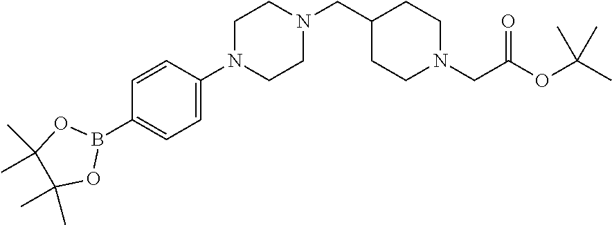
C1=CC(N2CCN(CC3CCN(CC(OC(C)(C)C)=O)CC3)CC2)=CC=C1B1OC(C)(C)C(C)(C)O1
